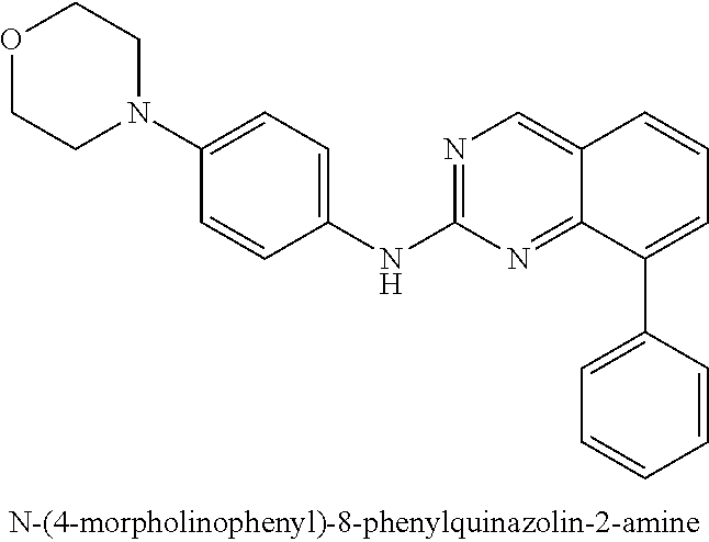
N1=C(NC2=CC=C(N3CCOCC3)C=C2)N=C2C(=C1)C=CC=C2C1=CC=CC=C1
